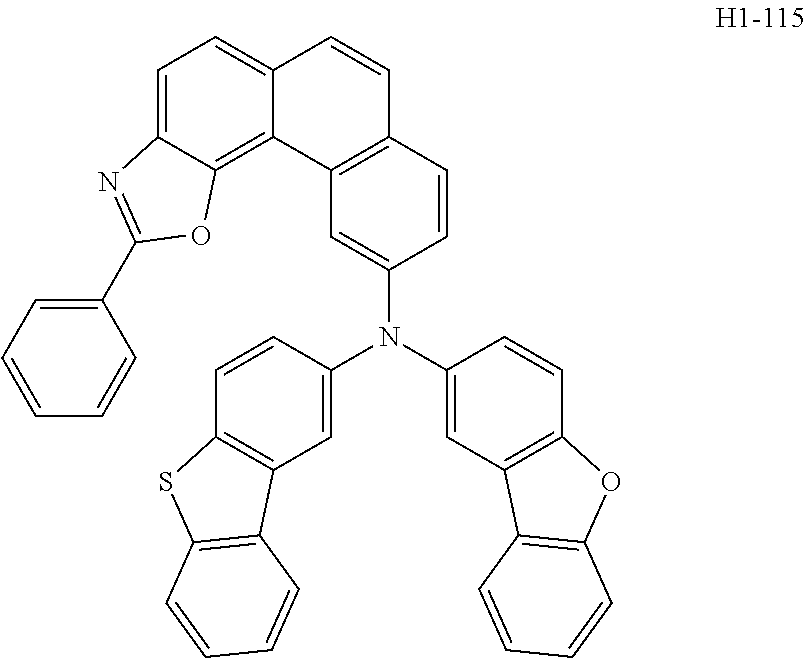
C1=C2C(=C3C(=C1)N=C(C1=CC=CC=C1)O3)C1=C(C=C2)C=CC(N(C2=CC3=C(C=C2)SC2=C3C=CC=C2)C2=CC3=C(C=C2)OC2=C3C=CC=C2)=C1
